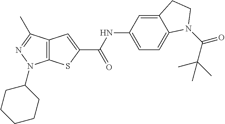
C12=C(C(C)=NN1C1CCCCC1)C=C(C(NC1=CC=C3C(=C1)CCN3C(C(C)(C)C)=O)=O)S2
